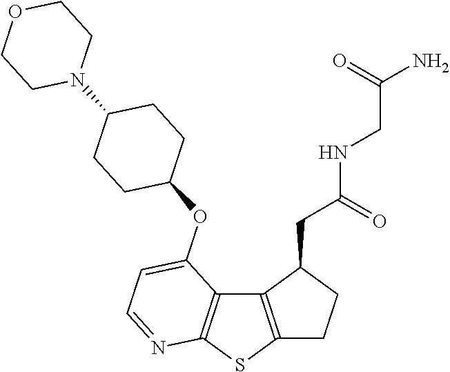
C12=C(SC3=C1C(OC1CCC(N4CCOCC4)CC1)=CC=N3)CCC2CC(=O)NCC(N)=O
